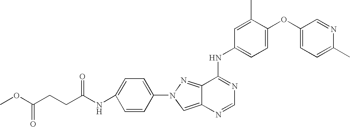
COC(CCC(NC1=CC=C(N2N=C3C(=C2)N=CN=C3NC2=CC=C(OC3=CC=C(C)N=C3)C(C)=C2)C=C1)=O)=O
